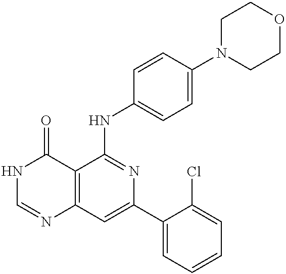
C12=C(C=C(C3=CC=CC=C3Cl)N=C1NC1=CC=C(N3CCOCC3)C=C1)N=CNC2=O
